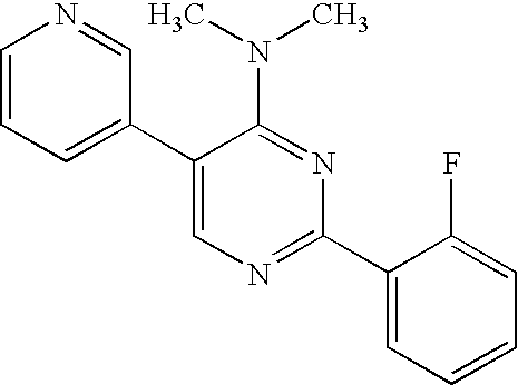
C1(C2=CC=CN=C2)=CN=C(C2=CC=CC=C2F)N=C1N(C)C
